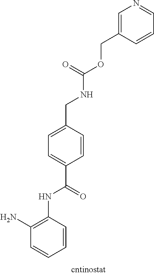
C1=CC(NC(C2=CC=C(CNC(OCC3=CN=CC=C3)=O)C=C2)=O)=C(N)C=C1
